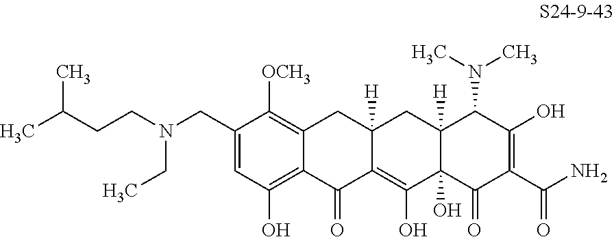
C1=C(CN(CCC(C)C)CC)C([OCH3])=C2C(=C1O)C(=O)C1=C(O)C3(O)C([H])(CC1([H])C2)C(N(C)C)C(O)=C(C(N)=O)C3=O
